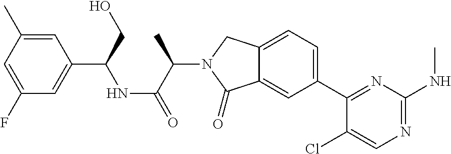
C1(Cl)=CN=C(NC)N=C1C1=CC=C2C(=C1)C(=O)N(C(C(=O)NC(C1=CC(F)=CC(C)=C1)CO)C)C2
